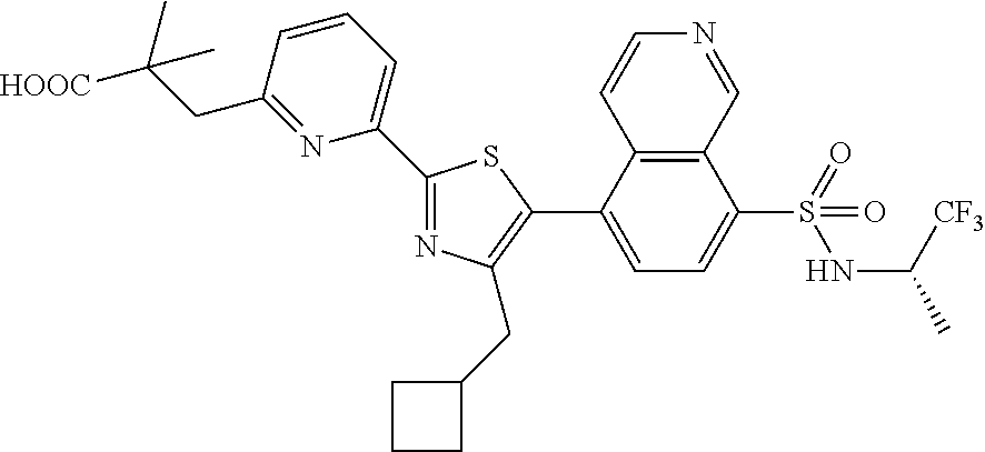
C1(C2=NC(CC3CCC3)=C(C3=CC=C(S(=O)(NC([CF3])C)=O)C4=C3C=CN=C4)S2)=CC=CC(CC([HOOC])(C)C)=N1
